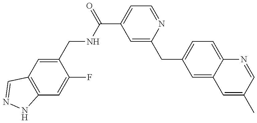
C12=C(C=C(CNC(C3=CC=NC(CC4=CC=C5C(=C4)C=C(C)C=N5)=C3)=O)C(F)=C1)C=NN2
